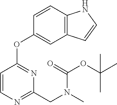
C1=CC2=C(C=C1OC1=NC(CN(C)C(=O)OC(C)(C)C)=NC=C1)C=CN2
